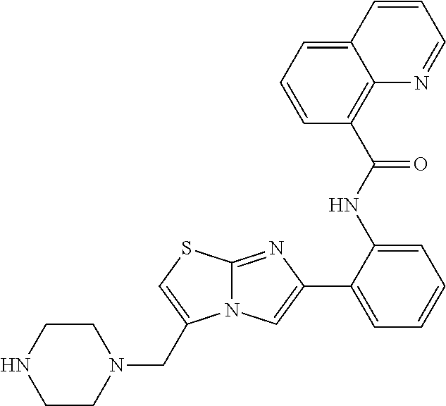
C1(NC(=O)C2=C3C(=CC=C2)C=CC=N3)=CC=CC=C1C1=CN2C(=N1)SC=C2CN1CCNCC1
